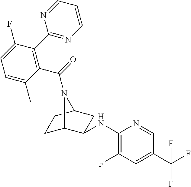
C1(NC2C3CCC(C2)N3C(=O)C2=C(C3=NC=CC=N3)C(F)=CC=C2C)=C(F)C=C(C(F)(F)F)C=N1
